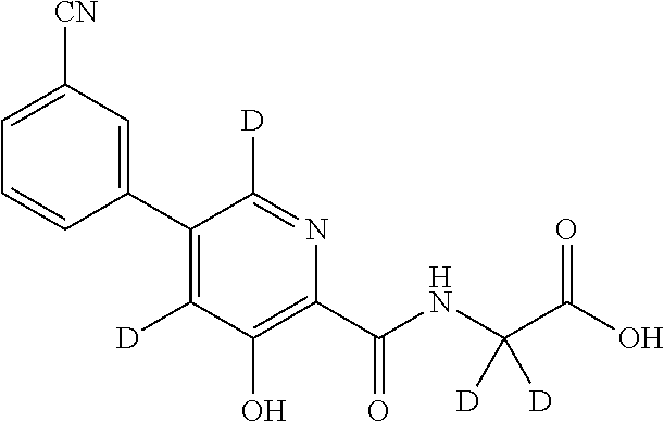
C1(C2=C([D])C(O)=C(C(NC(C(O)=O)([D])[D])=O)N=C2[D])=CC([CN])=CC=C1
